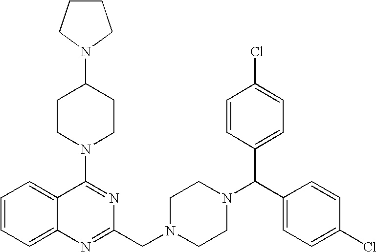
C1=CC=C2C(=C1)C(N1CCC(N3CCCC3)CC1)=NC(CN1CCN(C(C3=CC=C(Cl)C=C3)C3=CC=C(Cl)C=C3)CC1)=N2
